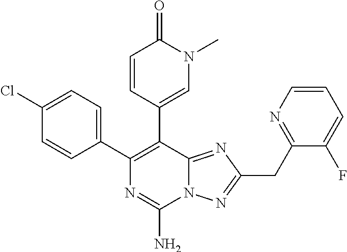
C1(Cl)=CC=C(C2=C(C3=CN(C)C(=O)C=C3)C3=NC(CC4=NC=CC=C4F)=NN3C(N)=N2)C=C1
